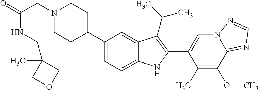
N1(CC(=O)NCC2(C)COC2)CCC(C2=CC=C3C(=C2)C(C(C)C)=C(C2=CN4C(=NC=N4)C(OC)=C2C)N3)CC1
